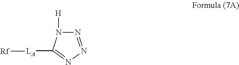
N1=NN=C([LA][Rf])N1[H]
